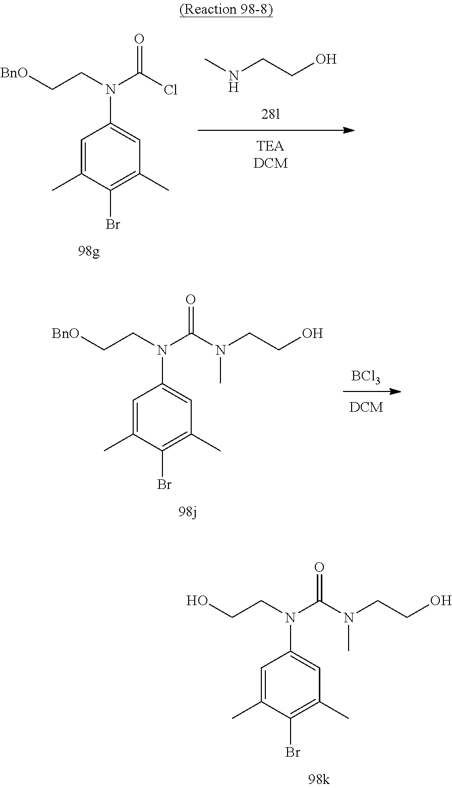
[BCl3].C1=C(C)C(Br)=C(C)C=C1N(C(=O)N(CCO)C)CC[BnO].C1=C(C)C(Br)=C(C)C=C1N(C(=O)N(CCO)C)CCO.N(CCO)C.C1=C(C)C(Br)=C(C)C=C1N(C(=O)Cl)CC[BnO]
